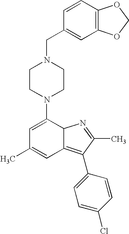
C1(C)=CC2=C(C3=CC=C(Cl)C=C3)C(C)=NC2C(N2CCN(CC3=CC4=C(C=C3)OCO4)CC2)=C1
